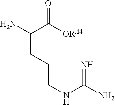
C(CCCNC(N)=N)(N)C([ORA4])=O
